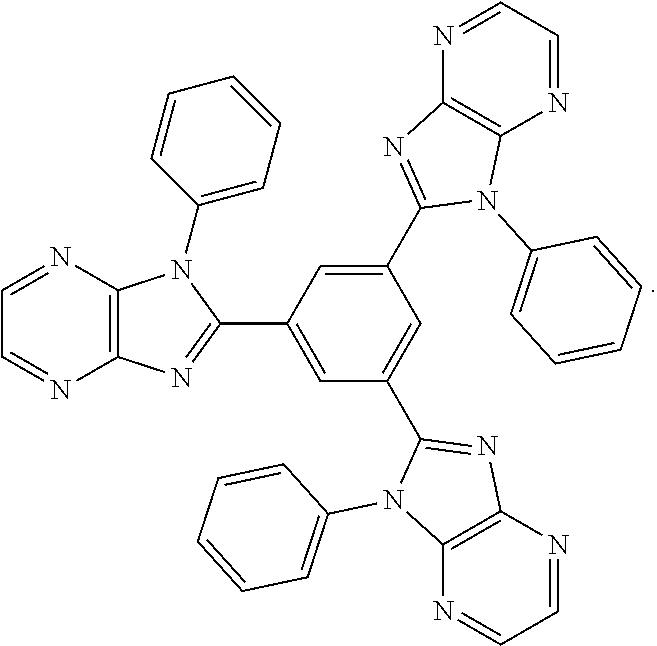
C1=NC2=C(N=C1)N=C(C1=CC(C3=NC4=C(N=CC=N4)N3C3=CC=CC=C3)=CC(C3=NC4=C(N=CC=N4)N3C3=CC=CC=C3)=C1)N2C1=CC=CC=C1
